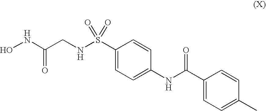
ONC(CNS(C1=CC=C(NC(C2=CC=C(C)C=C2)=O)C=C1)(=O)=O)=O
